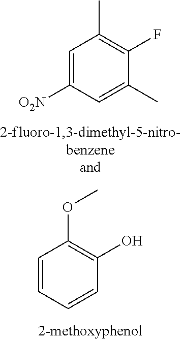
C1=C([O2N])C=C(C)C(F)=C1C.C1=CC=CC(O)=C1OC
